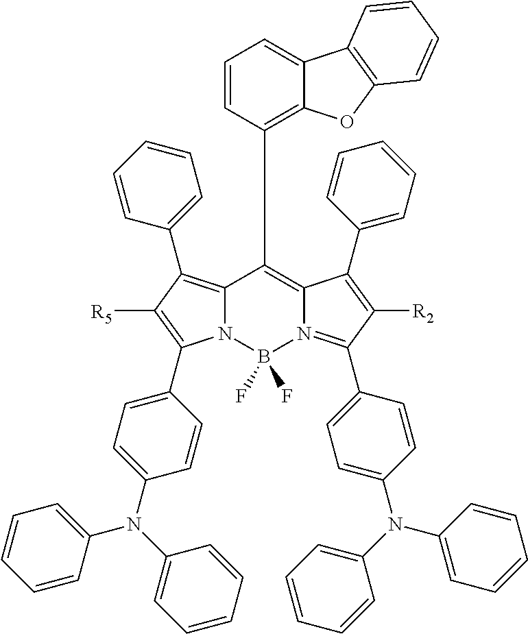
N12C(=C(C3=CC=CC=C3)C([R5])=C1C1=CC=C(N(C3=CC=CC=C3)C3=CC=CC=C3)C=C1)C(C1=C3C(=CC=C1)C1=C(O3)C=CC=C1)=C1N(=C(C3=CC=C(N(C4=CC=CC=C4)C4=CC=CC=C4)C=C3)C([R2])=C1C1=CC=CC=C1)B2(F)F
